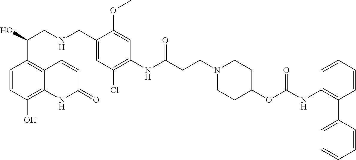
C1=CC(O)=C2C(=C1C(O)CNCC1=CC(Cl)=C(NC(CCN3CCC(OC(NC4=C(C5=CC=CC=C5)C=CC=C4)=O)CC3)=O)C=C1OC)C=CC(=O)N2
